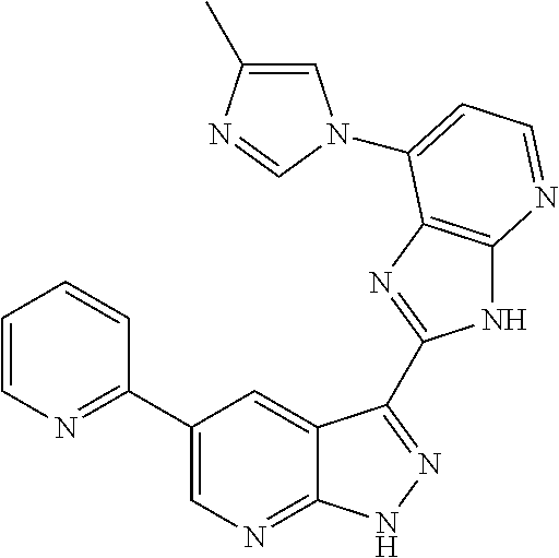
C1(C2=NC=CC=C2)=CN=C2C(=C1)C(C1=NC3=C(N1)N=CC=C3N1C=C(C)N=C1)=NN2
